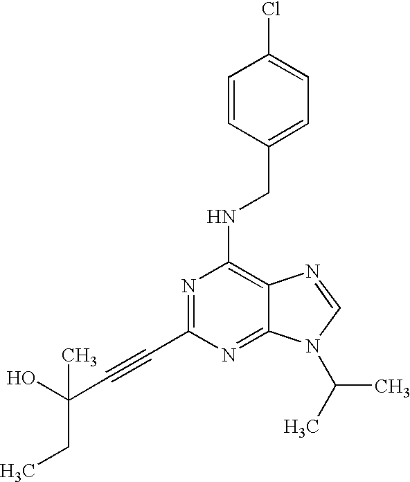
N1=C(C#CC(O)(CC)C)N=C2C(=C1NCC1=CC=C(Cl)C=C1)N=CN2C(C)C
